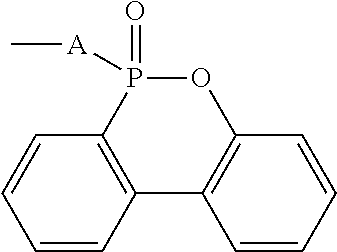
O1P(=O)([A]C)C2=C(C3=C1C=CC=C3)C=CC=C2
